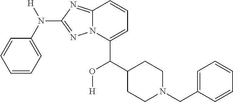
C1=CC=C(N([H])C2=NN3C(=N2)C=CC=C3C(C2CCN(CC3=CC=CC=C3)CC2)O[H])C=C1
